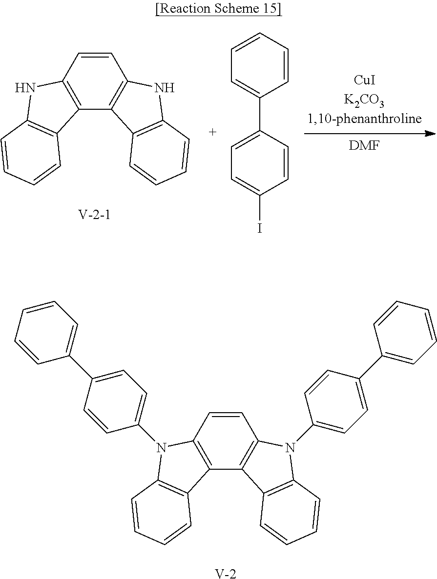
C12=C(C3=C(C=C1)NC1=C3C=CC=C1)C1=C(N2)C=CC=C1.C1(C2=CC=C(I)C=C2)=CC=CC=C1.[DMF].C12=C(C3=C(C=C1)N(C1=CC=C(C4=CC=CC=C4)C=C1)C1=C3C=CC=C1)C1=C(N2C2=CC=C(C3=CC=CC=C3)C=C2)C=CC=C1.[V]
